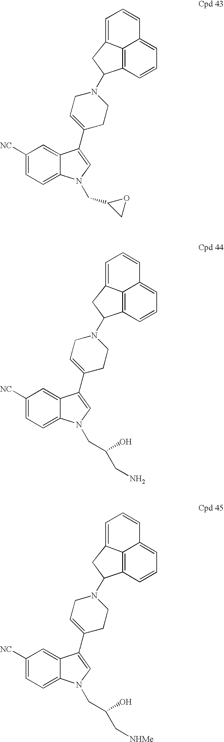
C1([NC])=CC=C2C(=C1)C(C1=CCN(C3C4=C5C(=CC=CC5=CC=C4)C3)CC1)=CN2CC1OC1.C1([NC])=CC=C2C(=C1)C(C1=CCN(C3C4=C5C(=CC=CC5=CC=C4)C3)CC1)=CN2CC(CN)O.C1([NC])=CC=C2C(=C1)C(C1=CCN(C3C4=C5C(=CC=CC5=CC=C4)C3)CC1)=CN2CC(C[NHMe])O
